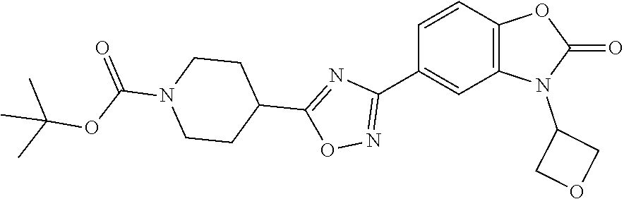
C12=C(C=C(C3=NOC(C4CCN(C(=O)OC(C)(C)C)CC4)=N3)C=C1)N(C1COC1)C(=O)O2
